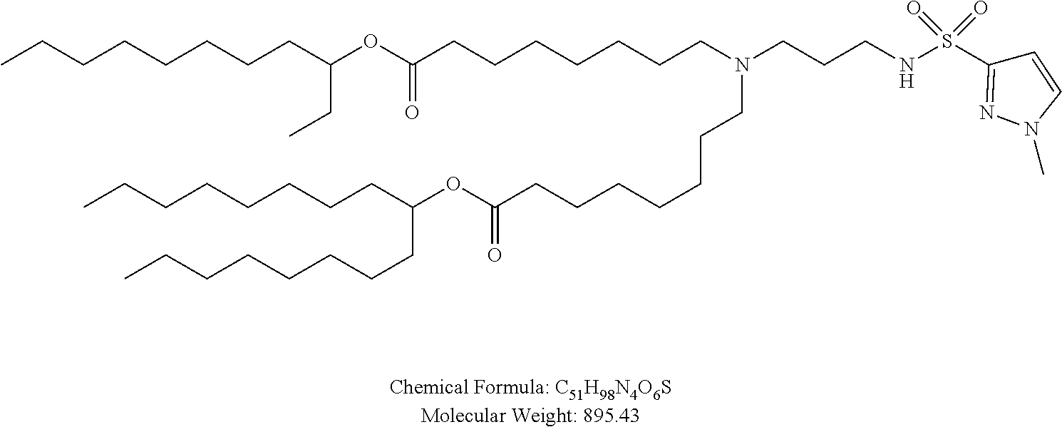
CCCCCCCCC(OC(CCCCCCCN(CCCNS(C1=NN(C)C=C1)(=O)=O)CCCCCCCC(OC(CCCCCCCC)CCCCCCCC)=O)=O)CC
